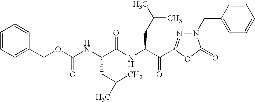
N(C(OCC1=CC=CC=C1)=O)C(C(NC(C(=O)C1=NN(CC2=CC=CC=C2)C(=O)O1)CC(C)C)=O)CC(C)C
